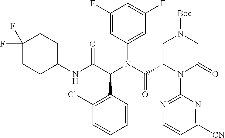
N(C(C(C1=C(Cl)C=CC=C1)N(C(C1N(C2=NC=CC([CN])=N2)C(=O)CN([Boc])C1)=O)C1=CC(F)=CC(F)=C1)=O)C1CCC(F)(F)CC1
